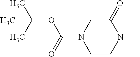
C1(=O)CN(C(OC(C)(C)C)=O)CCN1C
